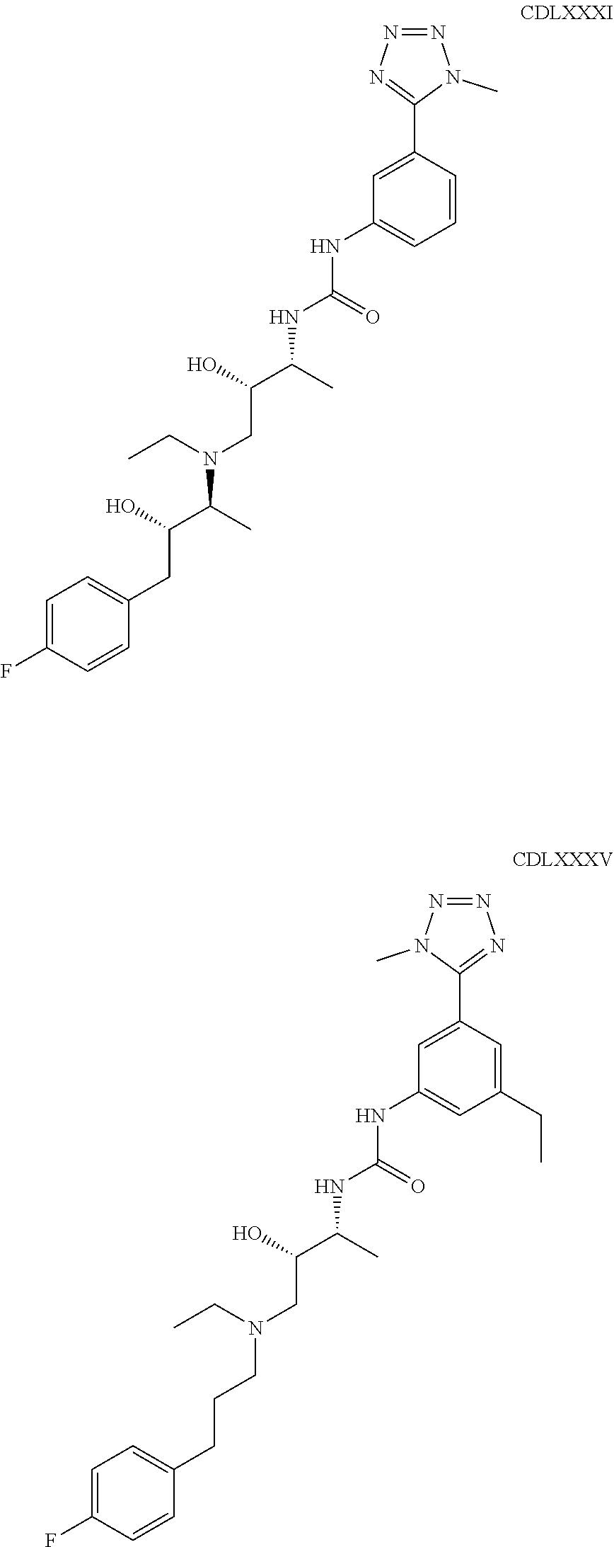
N(C(=O)NC1=CC(CC)=CC(C2=NN=NN2C)=C1)C(C(O)CN(CC)CCCC1=CC=C(F)C=C1)C.N(C(=O)NC1=CC=CC(C2=NN=NN2C)=C1)C(C(O)CN(CC)C(C(CC1=CC=C(F)C=C1)O)C)C
